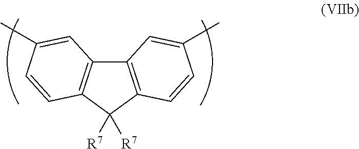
C12=C(C([R7])([R7])C3=C1C=C(C)C=C3)C=CC(C)=C2
